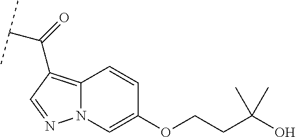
N12C(=C(C(=O)C(C)C)C=N1)C=CC(OCCC(C)(O)C)=C2
